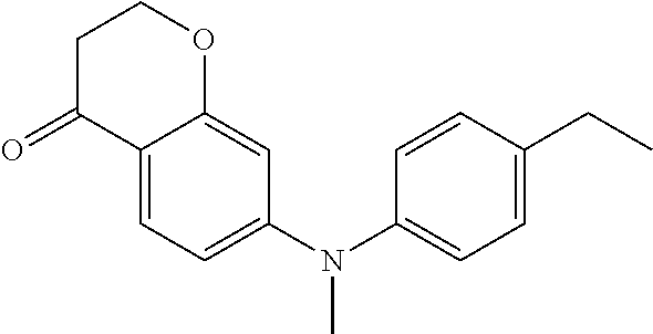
O=C1C2=CC=C(N(C3=CC=C(CC)C=C3)C)C=C2OCC1
